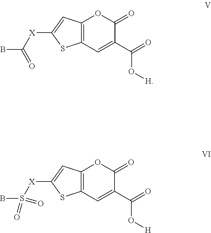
C1([X]C(B)=O)=CC2=C(S1)C=C(C(=O)O[H])C(=O)O2.C1([X]S(B)(=O)=O)=CC2=C(S1)C=C(C(=O)O[H])C(=O)O2
